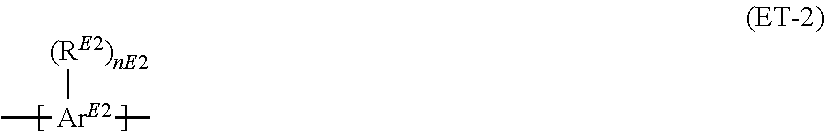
C[ArE2](C)[(RE2)nE2]
